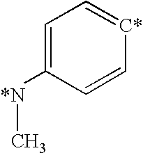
C1=C([*N]C)C=C[C*]=C1
